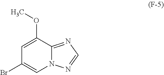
N12C(=NC=N1)C(OC)=CC(Br)=C2
